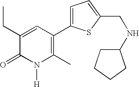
C1(CC)=CC(C2=CC=C(CNC3CCCC3)S2)=C(C)N([H])C1=O
